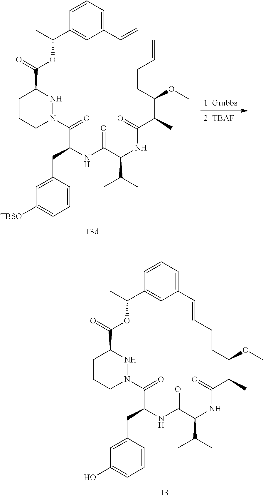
C1=CC(C(C)OC(C2CCCN(C(C(CC3=CC([TBSO])=CC=C3)NC(=O)C(C(C)C)NC(=O)C(C(OC)CCC=C)C)=O)N2)=O)=CC(C=C)=C1.C1=CC2=CC(=C1)C=CCCC(OC)C(C)C(=O)NC(C(C)C)C(=O)NC(CC1=CC(O)=CC=C1)C(=O)N1CCCC(C(=O)OC2C)N1
